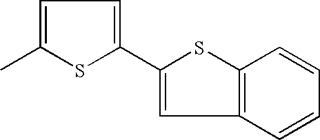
C1(C2=CC3=C(S2)C=CC=C3)=CC=C(C)S1
